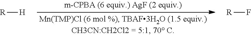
[R][H].[R]F
